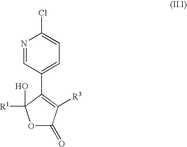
O1C(=O)C([R3])=C(C2=CC=C(Cl)N=C2)C1([R1])O
